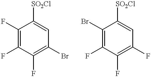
C1(F)=C(F)C(F)=C(Br)C=C1[SO2Cl].C1(Br)=C(F)C(F)=C(F)C=C1[SO2Cl]
